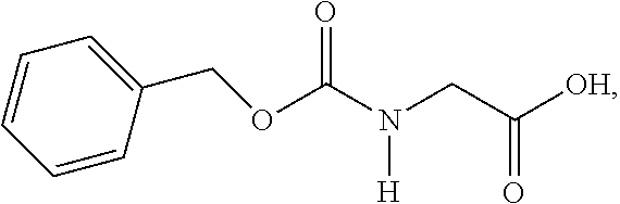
C1=CC=CC(COC(N(CC([OH])=O)[H])=O)=C1
